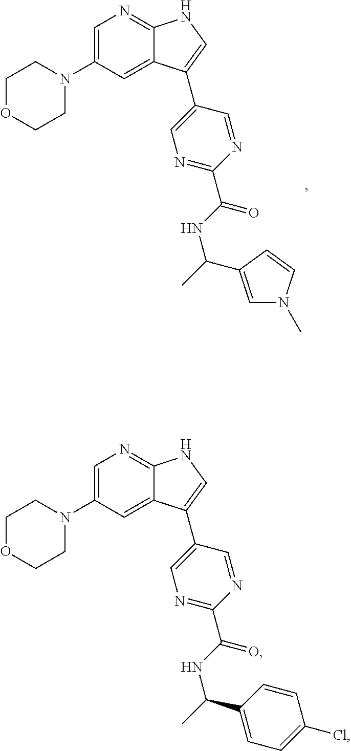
C1=C(N2CCOCC2)C=C2C(=N1)NC=C2C1=CN=C(C(NC(C)C2=CN(C)C=C2)=O)N=C1.C1=C(N2CCOCC2)C=C2C(=N1)NC=C2C1=CN=C(C(NC(C)C2=CC=C(Cl)C=C2)=O)N=C1
